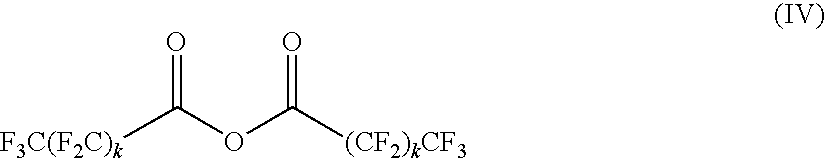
[F3C(F2C)k]C(OC([(CF2)kCF3])=O)=O
